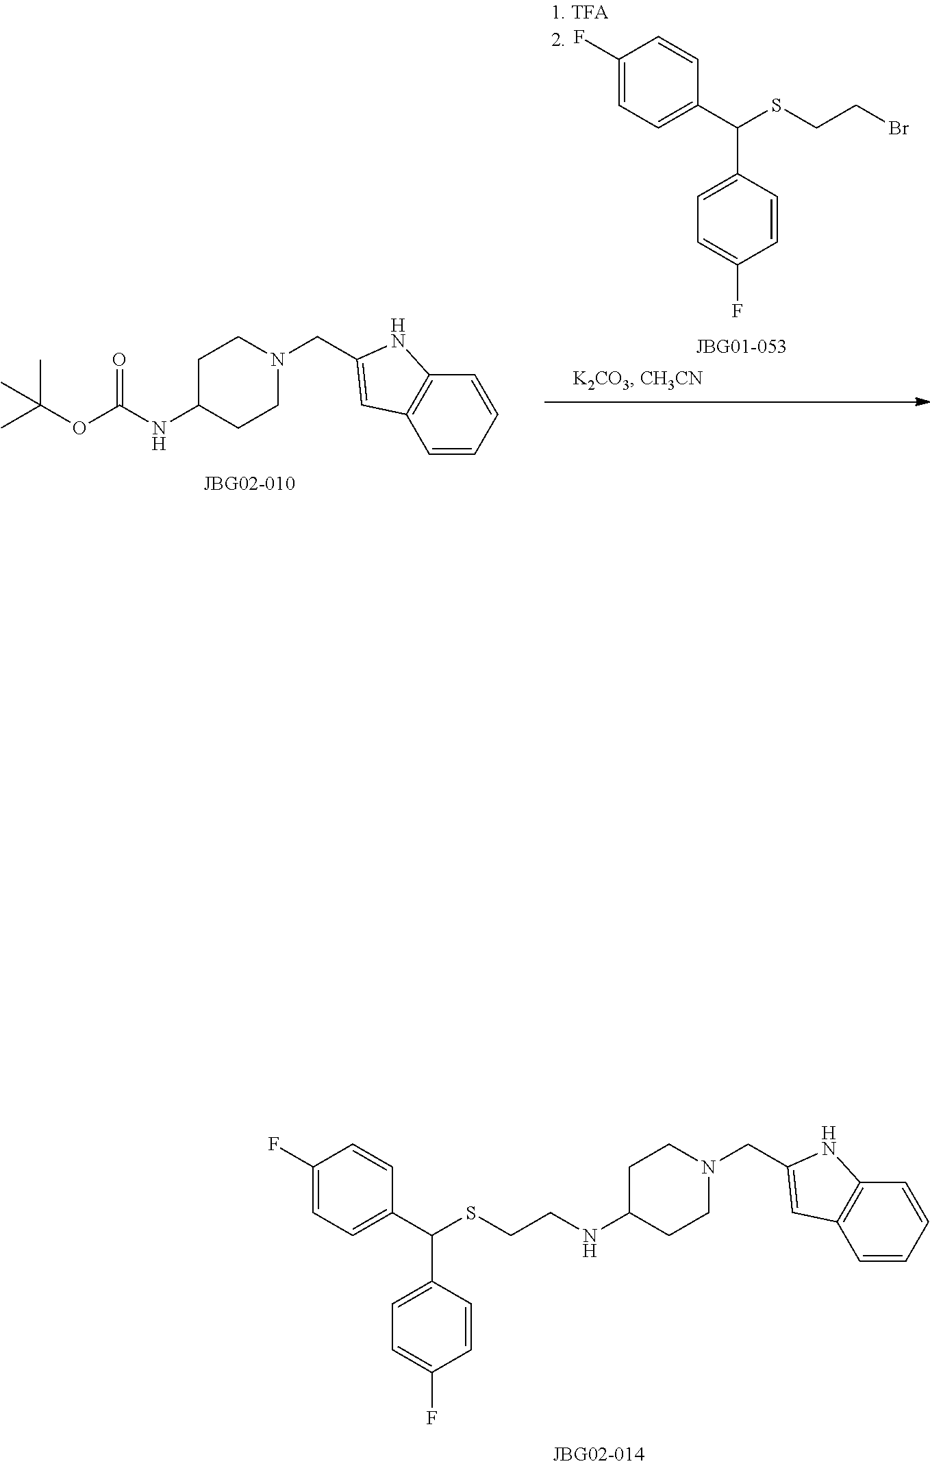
C1=CC(C(C2=CC=C(F)C=C2)SCCNC2CCN(CC3=CC4=C(C=CC=C4)N3)CC2)=CC=C1F.CC(C)(C)OC(NC1CCN(CC2=CC3=C(N2)C=CC=C3)CC1)=O.C1=CC(C(C2=CC=C(F)C=C2)SCCBr)=CC=C1F
